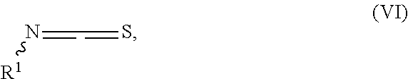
N([R1])CS
